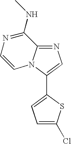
N1=C2N(C(C3=CC=C(Cl)S3)=C1)C=CN=C2NC
